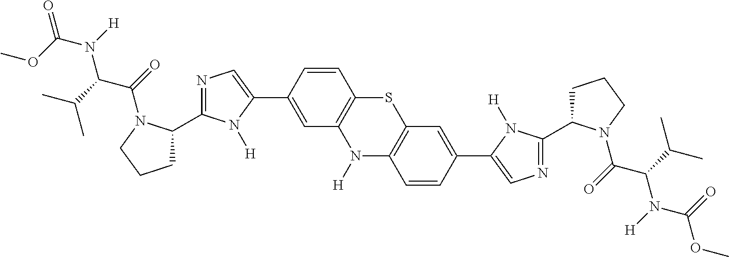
COC(=O)N(C(C(=O)N1C(C2=NC=C(C3=CC4=C(C=C3)SC3=C(N4[H])C=CC(C4=CN=C(C5CCCN5C(=O)C(C(C)C)N([H])C(=O)OC)N4[H])=C3)N2[H])CCC1)C(C)C)[H]
